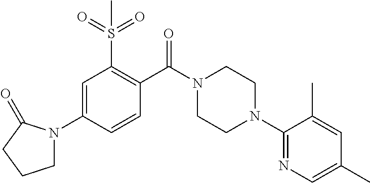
C1=C(N2CCCC2=O)C=CC(C(N2CCN(C3=NC=C(C)C=C3C)CC2)=O)=C1S(=O)(=O)C
